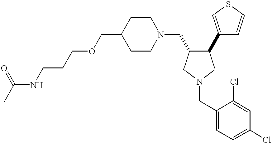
C1(COCCCNC(=O)C)CCN(CC2C(C3=CSC=C3)CN(CC3=CC=C(Cl)C=C3Cl)C2)CC1
